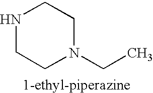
N1CCN(CC)CC1
